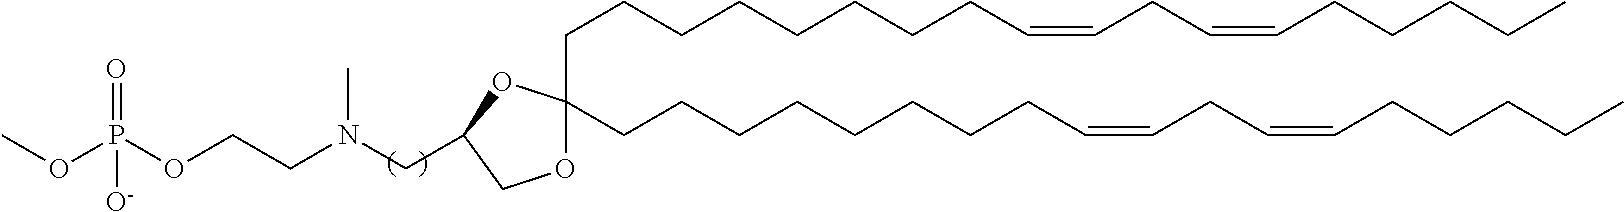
C(CCCCCCCC=CCC=CCCCCC)C1(CCCCCCCCC=CCC=CCCCCC)OCC(CN(CCOP(OC)(=O)[O-])C)O1
